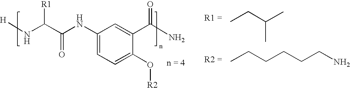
C1(NC(C(N[H])[R1])=O)=CC=C(O[R2])C(C(=O)N)=C1.CCC(C)C.CCCCCCN
